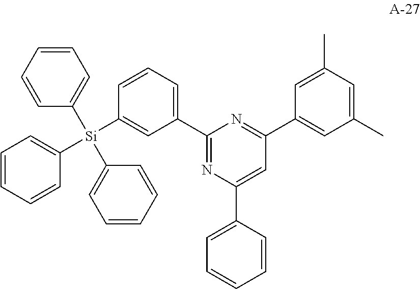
C1(C2=CC=CC([Si](C3=CC=CC=C3)(C3=CC=CC=C3)C3=CC=CC=C3)=C2)=NC(C2=CC=CC=C2)=CC(C2=CC(C)=CC(C)=C2)=N1
